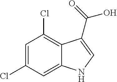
C1=C(Cl)C=C2C(=C1Cl)C(C(=O)O)=CN2
